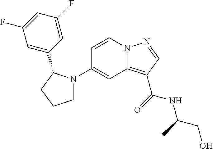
C1(N2CCCC2C2=CC(F)=CC(F)=C2)=CC2=C(C(=O)NC(CO)C)C=NN2C=C1
